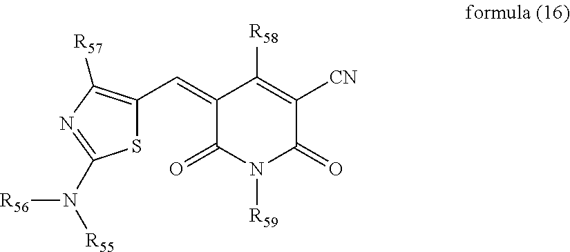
C1(=CC2=C([R57])N=C(N([R55])[R56])S2)C(=O)N([R59])C(=O)C([CN])=C1[R58]
